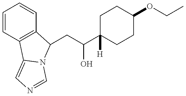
C1=CC2=C(C=C1)C(CC(O)C1([H])CCC(OCC)CC1)N1C2=CN=C1
